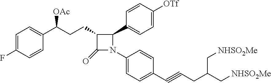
C(#CCC(C[NHSO2Me])C[NHSO2Me])C1=CC=C(N2C(C3=CC=C([OTf])C=C3)C(CCC(C3=CC=C(F)C=C3)[OAc])C2=O)C=C1
